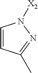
C1=CC(C)=NN1[X2]
